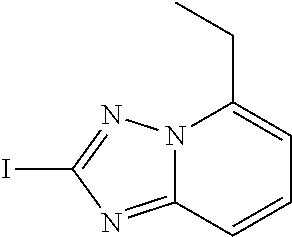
N12C(=NC(I)=N1)C=CC=C2CC
